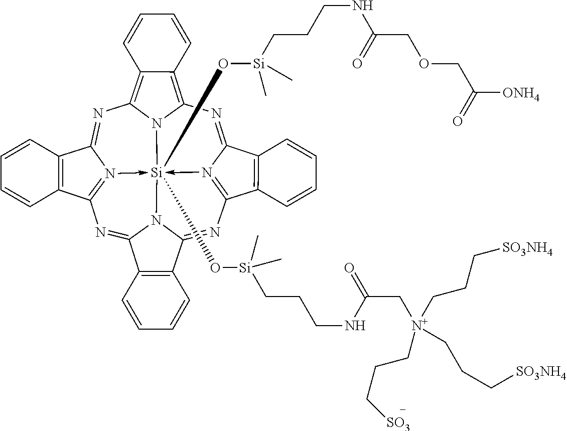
N1=C2N3->[Si]45(O[Si](CCCNC(C[N+](CCC[SO3NH4])(CCC[SO3])CCC[SO3NH4])=O)(C)C)(O[Si](C)(CCCNC(=O)COCC([ONH4])=O)C)-N6=C(N=C7N4C(=NC=3C3=C2C=CC=C3)C2=C7C=CC=C2)C2=C(C6=NC3=C4C(=C1N35)C=CC=C4)C=CC=C2
